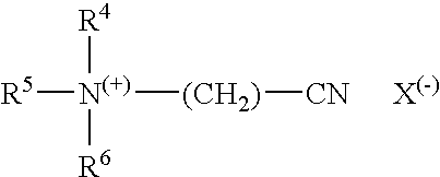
[R5][N(+)]([(CH2)][CN])([R4])[R6]
